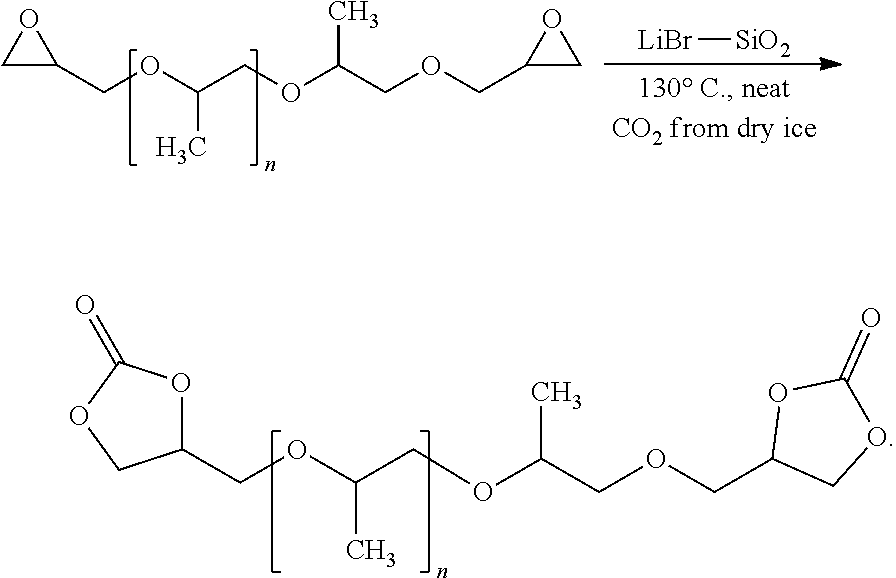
C1(COC(COC(COCC2COC(=O)O2)C)C)OC(=O)OC1.C1C(COC(COC(COCC2CO2)C)C)O1.[LiBr][SiO2]
